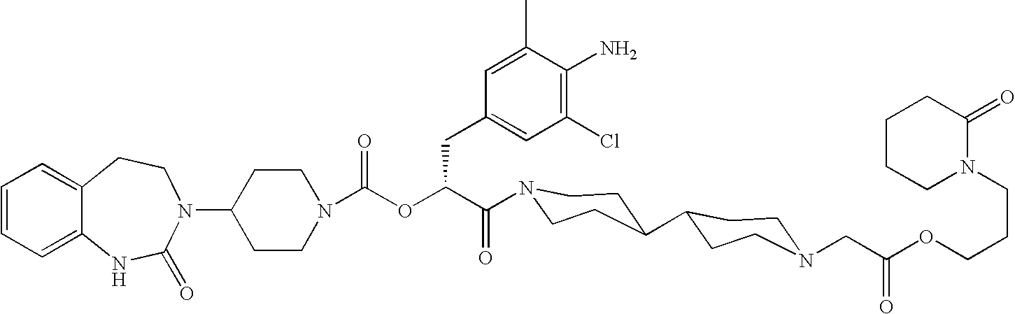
C12=CC=CC=C1NC(=O)N(C1CCN(C(OC(C(=O)N3CCC(C4CCN(CC(OCCCN5C(=O)CCCC5)=O)CC4)CC3)CC3=CC(Cl)=C(N)C(C)=C3)=O)CC1)CC2
